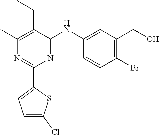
C1(C)=C(CC)C(NC2=CC(CO)=C(Br)C=C2)=NC(C2=CC=C(Cl)S2)=N1
